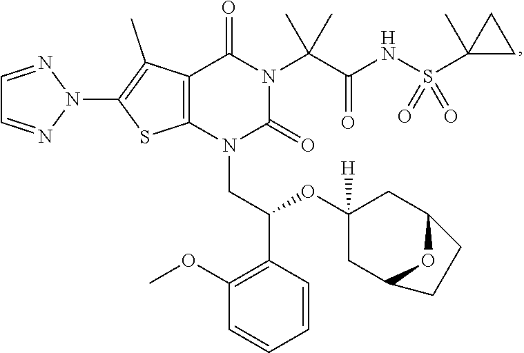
C12=C(N(CC(OC3([H])CC4OC(C3)CC4)C3=C(OC)C=CC=C3)C(=O)N(C(C(=O)NS(C3(C)CC3)(=O)=O)(C)C)C1=O)SC(N1N=CC=N1)=C2C
